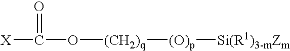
[X]C(O[(CH2)q][(O)p][Si(R1)3-mZm])=O
